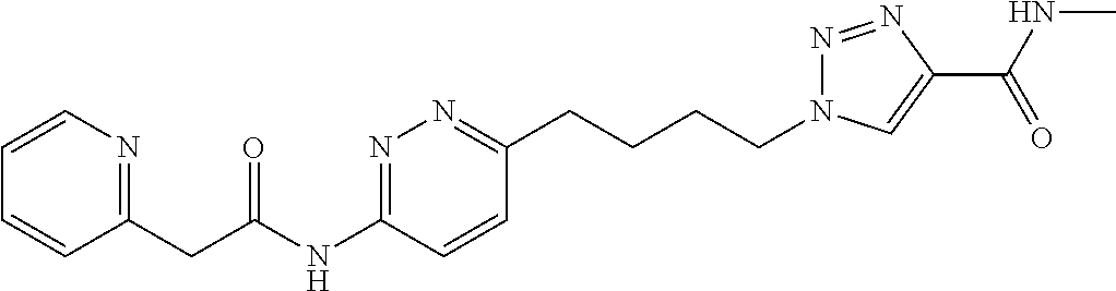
C1=CN=C(CC(NC2=NN=C(CCCCN3N=NC(C(NC)=O)=C3)C=C2)=O)C=C1
